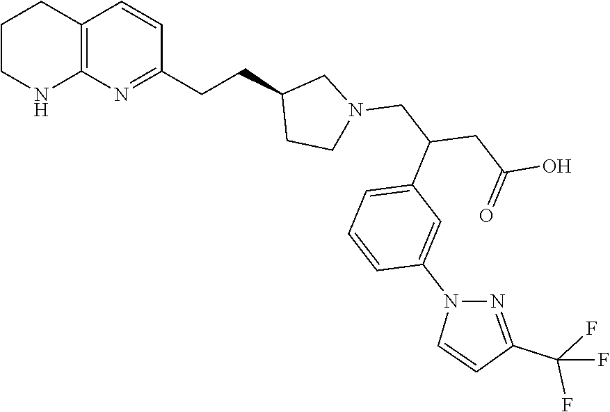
C12=C(N=C(CCC3CCN(CC(CC(O)=O)C4=CC=CC(N5C=CC(C(F)(F)F)=N5)=C4)C3)C=C1)NCCC2
